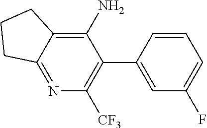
N1=C2C(=C(N)C(C3=CC(F)=CC=C3)=C1[CF3])CCC2
